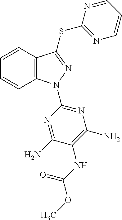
C1=CC2=C(C=C1)N(C1=NC(N)=C(NC(OC)=O)C(N)=N1)N=C2SC1=NC=CC=N1
